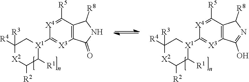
C1([R3])([R4])[X2]C([R2])C([R1])[X1](C2=[X3]C3=C(C([R5])=[X4]2)C([R8])N=C3O)C1.C1([R3])([R4])[X2]C([R2])C([R1])[X1](C2=[X3]C3=C(C([R5])=[X4]2)C([R8])NC3=O)C1
